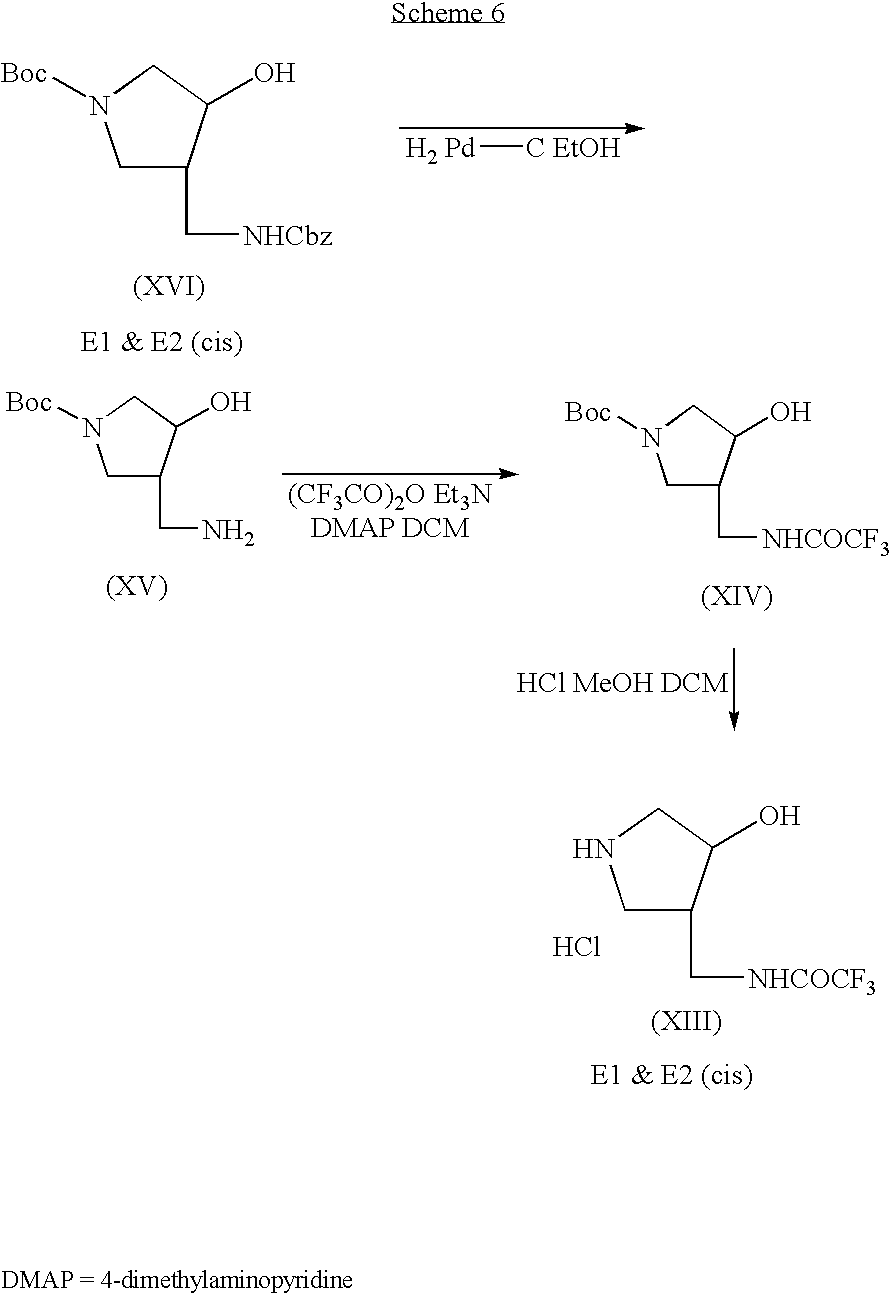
C1C(C[NHCbz])C(O)CN1[Boc].[H2 Pd][C EtOH].C1C(C[NHCOCF3])C(O)CN1.Cl.C1C(CN)C(O)CN1[Boc].C1C(C[NHCOCF3])C(O)CN1[Boc]
